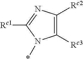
C1([Rc3])=C([Rc2])N=C([Rc1])N1*
